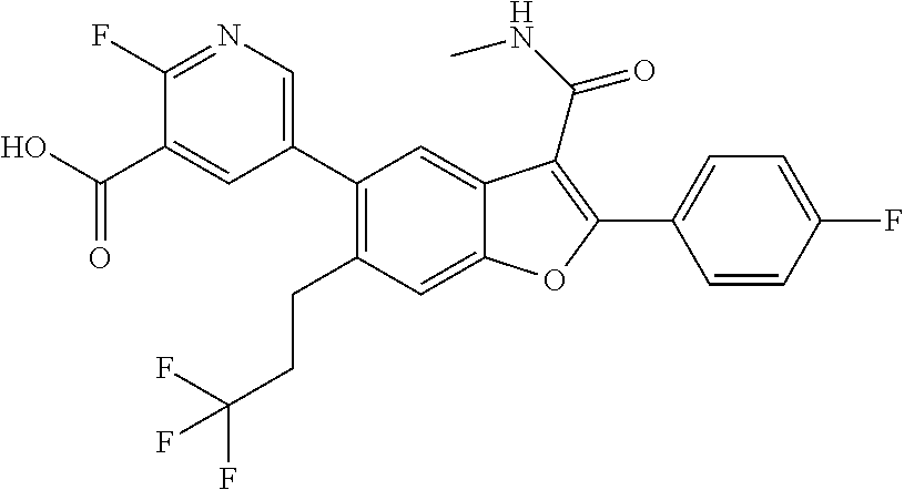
C1(C2=CN=C(F)C(C(O)=O)=C2)=C(CCC(F)(F)F)C=C2C(=C1)C(C(=O)NC)=C(C1=CC=C(F)C=C1)O2
